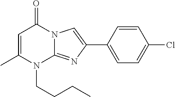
N12C(=NC(C3=CC=C(Cl)C=C3)=C1)N(CCCC)C(C)=CC2=O
